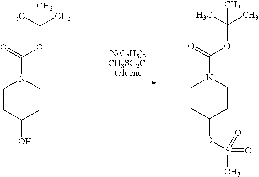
C1(O)CCN(C(OC(C)(C)C)=O)CC1.C1(OS(=O)(=O)C)CCN(C(OC(C)(C)C)=O)CC1
